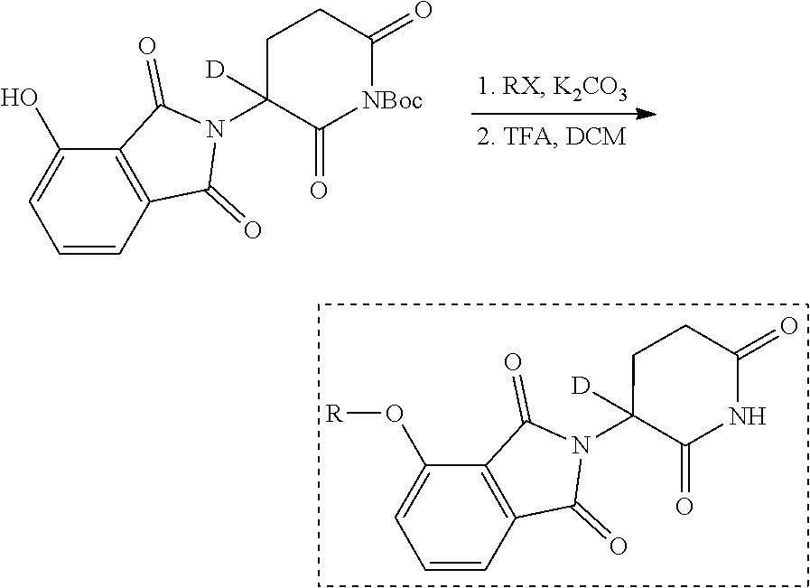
C1=C(O)C2=C(C=C1)C(=O)N(C1([D])C(=O)[NBoc]C(=O)CC1)C2=O.C1=C(O[R])C2=C(C=C1)C(=O)N(C1([D])C(=O)NC(=O)CC1)C2=O
